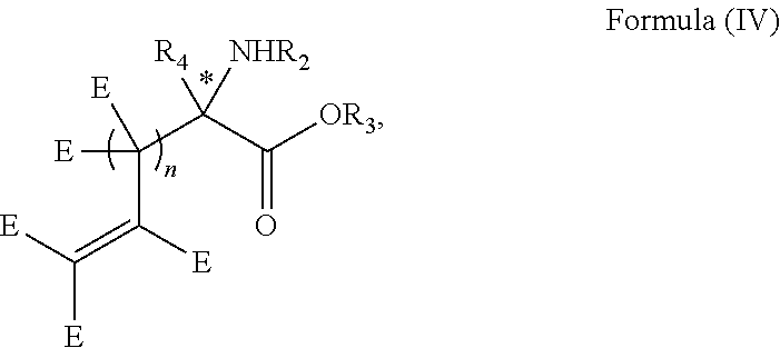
C([E])([E])=C([E])C([E])([E])C(C([OR3])=O)([NHR2])[R4]
